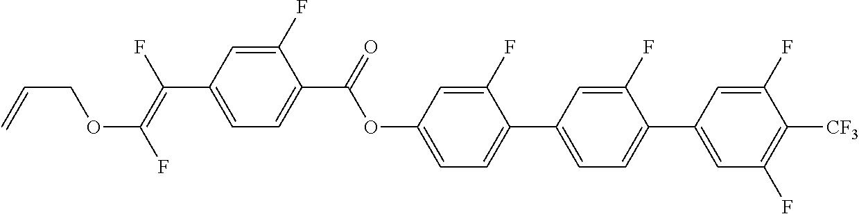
O(C1=CC=C(C2=CC=C(C3=CC(F)=C([CF3])C(F)=C3)C(F)=C2)C(F)=C1)C(C1=CC=C(C(=C(F)OCC=C)F)C=C1F)=O
